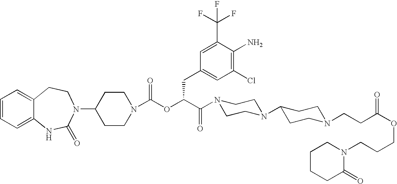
C1=CC=C2C(=C1)CCN(C1CCN(C(OC(C(N3CCN(C4CCN(CCC(OCCCN5CCCCC5=O)=O)CC4)CC3)=O)CC3=CC(Cl)=C(N)C(C(F)(F)F)=C3)=O)CC1)C(=O)N2
